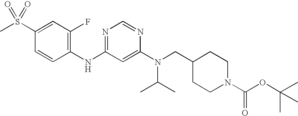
C1(S(C)(=O)=O)=CC(F)=C(NC2=NC=NC(N(CC3CCN(C(OC(C)(C)C)=O)CC3)C(C)C)=C2)C=C1
